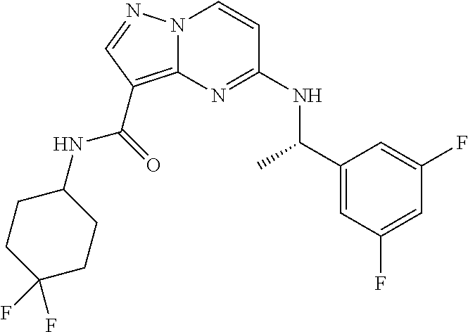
N(C1=NC2=C(C(NC3CCC(F)(F)CC3)=O)C=NN2C=C1)C(C1=CC(F)=CC(F)=C1)C
